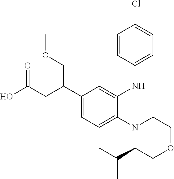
C1(C(CC(O)=O)COC)=CC=C(N2C(C(C)C)COCC2)C(NC2=CC=C(Cl)C=C2)=C1
